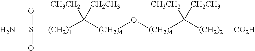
[(CH2)4](O[(CH2)4]C([CH3CH2])([CH2CH3])[(CH2)2][CO2H])C([CH3CH2])([CH2CH3])[(CH2)4]S(N)(=O)=O
